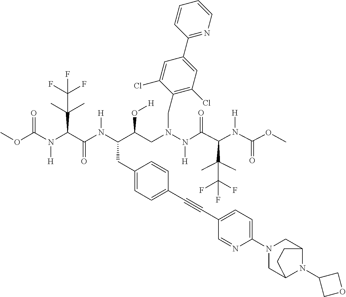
C(C(F)(F)F)(C)(C(C(=O)N(N(CC(C(CC1=CC=C(C#CC2=CC=C(N3CC4N(C5COC5)C(C3)CC4)N=C2)C=C1)N(C(C(C(C)(C)C(F)(F)F)N(C(OC)=O)[H])=O)[H])O[H])CC1=C(Cl)C=C(C2=NC=CC=C2)C=C1Cl)[H])N(C(=O)OC)[H])C
